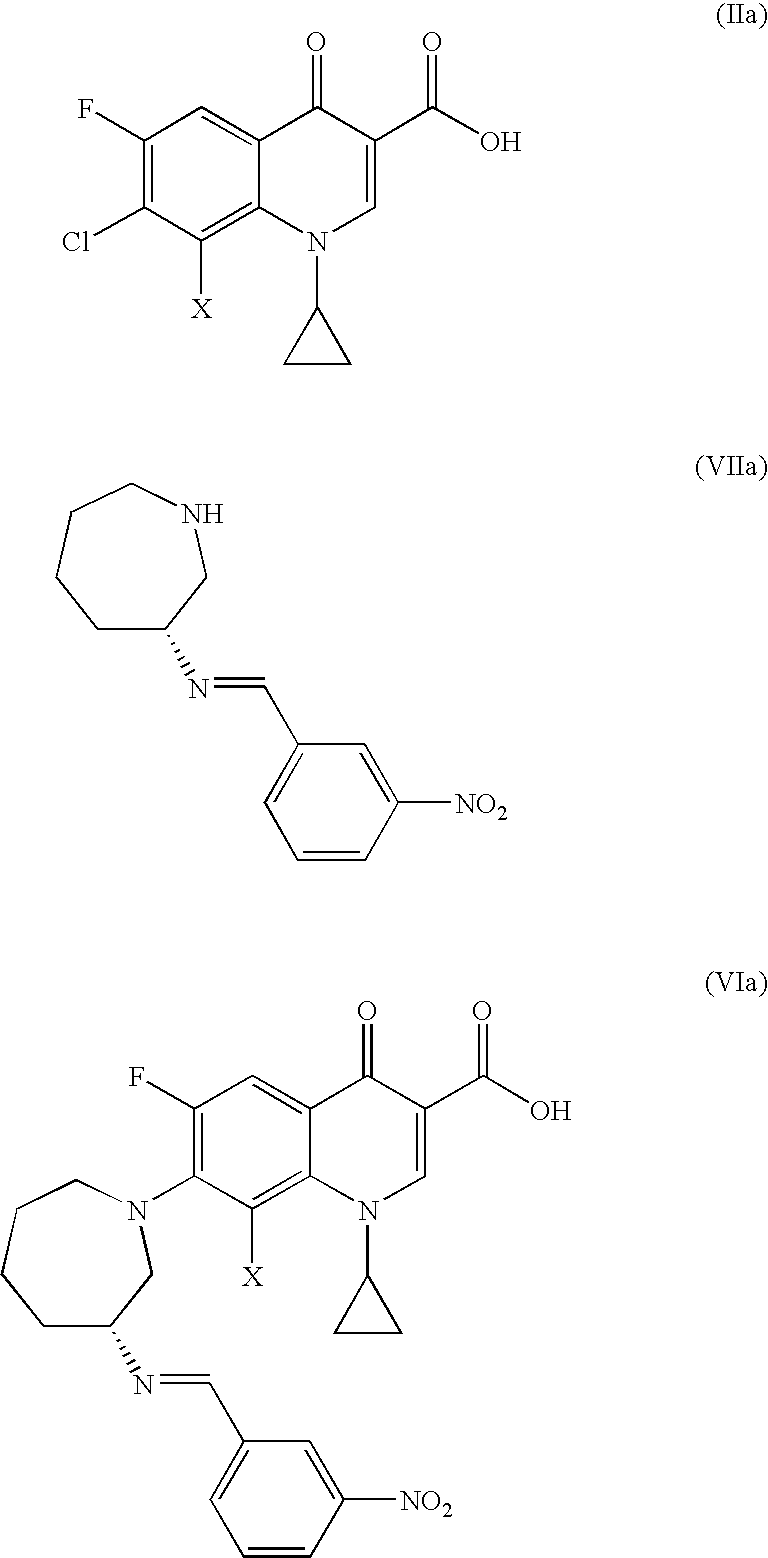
C1(F)=C(Cl)C([X])=C2C(=C1)C(=O)C(C(O)=O)=CN2C1CC1.C1C(N=CC2=CC=CC([NO2])=C2)CNCCC1.C1C(N=CC2=CC=CC([NO2])=C2)CN(C2=C(F)C=C3C(=C2[X])N(C2CC2)C=C(C(O)=O)C3=O)CCC1
